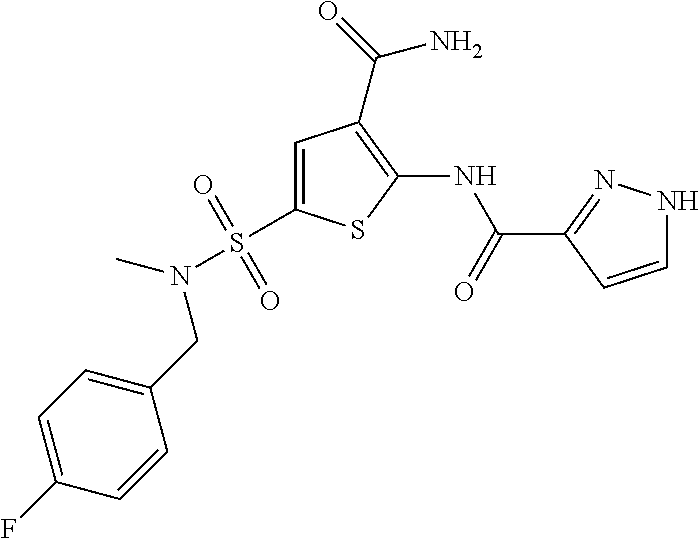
C1=C(S(=O)(=O)N(C)CC2=CC=C(F)C=C2)SC(NC(=O)C2=NNC=C2)=C1C(=O)N
